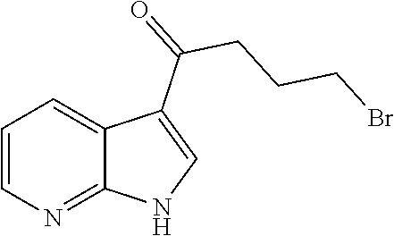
C1=CN=C2C(=C1)C(C(CCCBr)=O)=CN2
